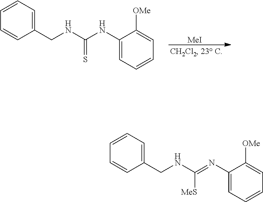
[MeI].C1=CC=C(CNC(=S)NC2=CC=CC=C2[OMe])C=C1.C1=CC=C(CNC([MeS])=NC2=CC=CC=C2[OMe])C=C1
